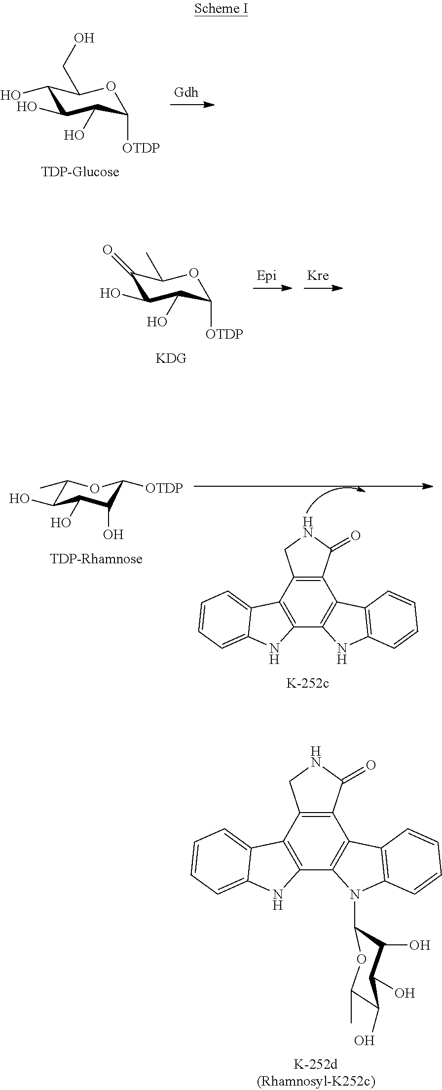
C12=C(C3=C(C4=C1C1=C(N4C4C(O)C(O)C(O)C(C)O4)C=CC=C1)NC1=CC=CC=C31)CNC2=O.C1(=O)C(O)C(O)C([OTDP])OC1C.C1(C)C(O)C(O)C(O)C([OTDP])O1.C12=C(C3=C(C4=C1C1=C(N4)C=CC=C1)NC1=CC=CC=C31)CNC2=O.C1(O)C(O)C(O)C([OTDP])OC1CO
